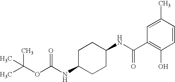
C1=C(C)C=CC(O)=C1C(NC1CCC(NC(OC(C)(C)C)=O)CC1)=O
